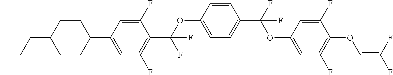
C1CC(C2=CC(F)=C(C(OC3=CC=C(C(F)(OC4=CC(F)=C(OC=C(F)F)C(F)=C4)F)C=C3)(F)F)C(F)=C2)CCC1CCC
